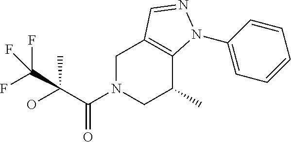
C1N(C(C(O)(C(F)(F)F)C)=O)CC(C)C2=C1C=NN2C1=CC=CC=C1
